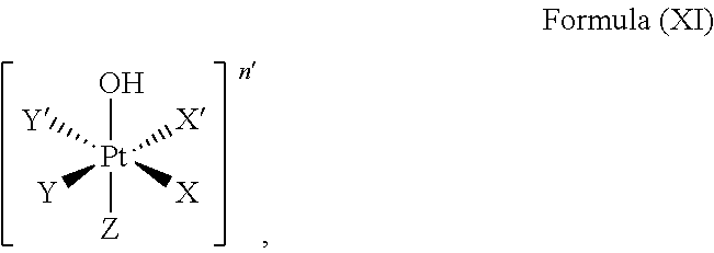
O[Pt]([Z])([X])([X])([Y])[Y]
